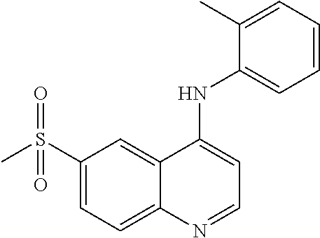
O=S(C1=CC=C2C(=C1)C(NC1=CC=CC=C1C)=CC=N2)(C)=O
